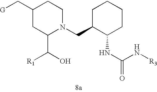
[G]CC1CC(C(O)[R1])N(CC2C(NC(=O)N[R3])CCCC2)CC1
